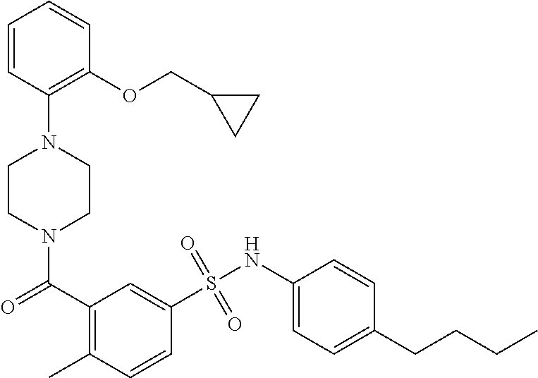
N1(C(C2=C(C)C=CC(S(NC3=CC=C(CCCC)C=C3)(=O)=O)=C2)=O)CCN(C2=C(OCC3CC3)C=CC=C2)CC1
